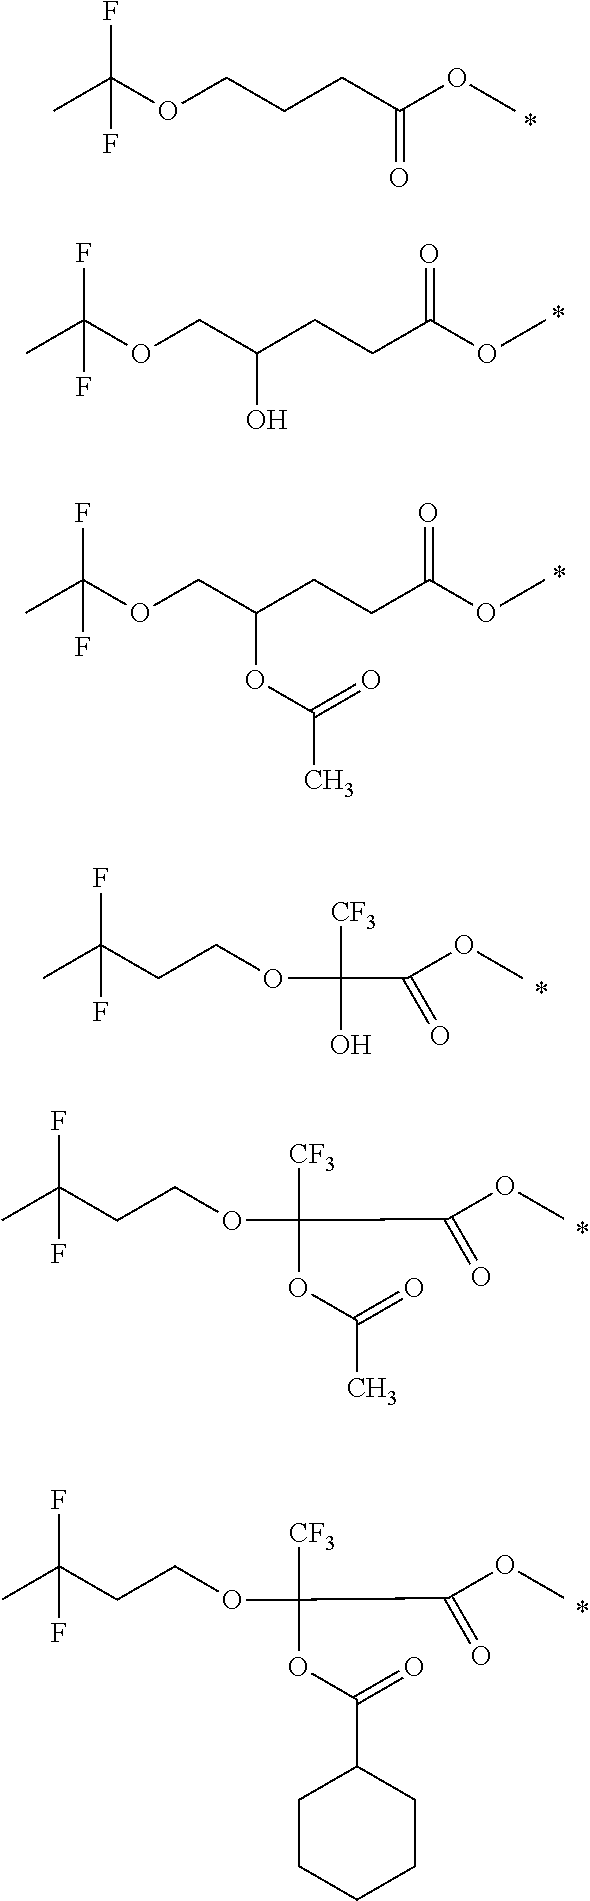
CC(OCCCC(OC)=O)(F)F.CC(OCC(CCC(OC)=O)O)(F)F.CC(OCC(CCC(OC)=O)OC(C)=O)(F)F.FC(C)(CCOC([CF3])(O)C(=O)OC)F.FC(C)(CCOC([CF3])(OC(=O)C)C(=O)OC)F.FC(C)(CCOC([CF3])(OC(=O)C1CCCCC1)C(=O)OC)F
